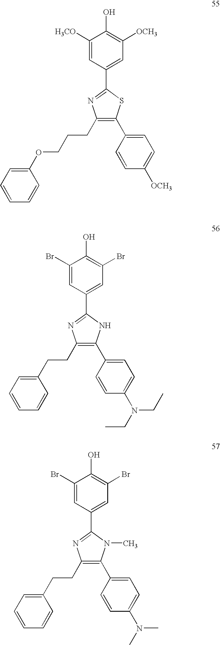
C1([H3CO])=CC(C2=NC(CCCOC3=CC=CC=C3)=C(C3=CC=C([OCH3])C=C3)S2)=CC([OCH3])=C1O.C1(Br)=CC(C2=NC(CCC3=CC=CC=C3)=C(C3=CC=C(N(CC)CC)C=C3)N2)=CC(Br)=C1O.C1(Br)=CC(C2=NC(CCC3=CC=CC=C3)=C(C3=CC=C(N(C)C)C=C3)N2C)=CC(Br)=C1O
